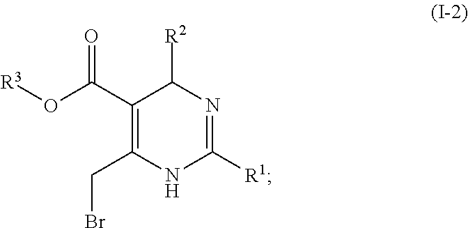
C1(C(O[R3])=O)=C(CBr)NC([R1])=NC1[R2]
